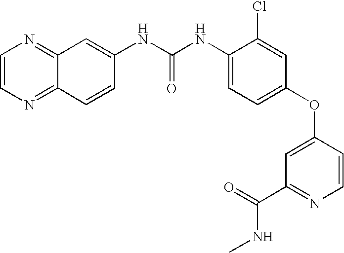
C1=CN=C2C(=N1)C=C(NC(NC1=CC=C(OC3=CC(C(=O)NC)=NC=C3)C=C1Cl)=O)C=C2
